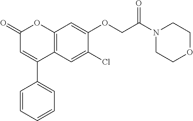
C12=C(C=C(Cl)C(OCC(N3CCOCC3)=O)=C1)C(C1=CC=CC=C1)=CC(=O)O2
